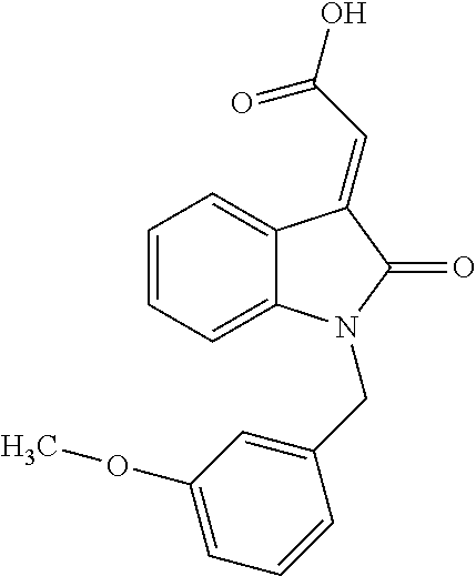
C12=CC=CC=C1N(CC1=CC(OC)=CC=C1)C(=O)C2=CC(O)=O
